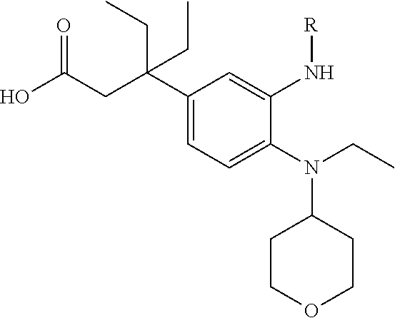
C1(C(CC(O)=O)(CC)CC)=CC=C(N(CC)C2CCOCC2)C(N[R])=C1
